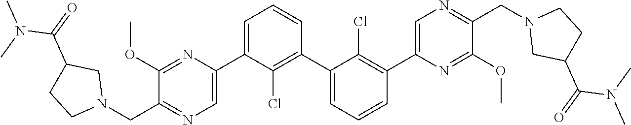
C1(OC)=NC(C2=CC=CC(C3=CC=CC(C4=CN=C(CN5CC(C(N(C)C)=O)CC5)C(OC)=N4)=C3Cl)=C2Cl)=CN=C1CN1CC(C(N(C)C)=O)CC1
